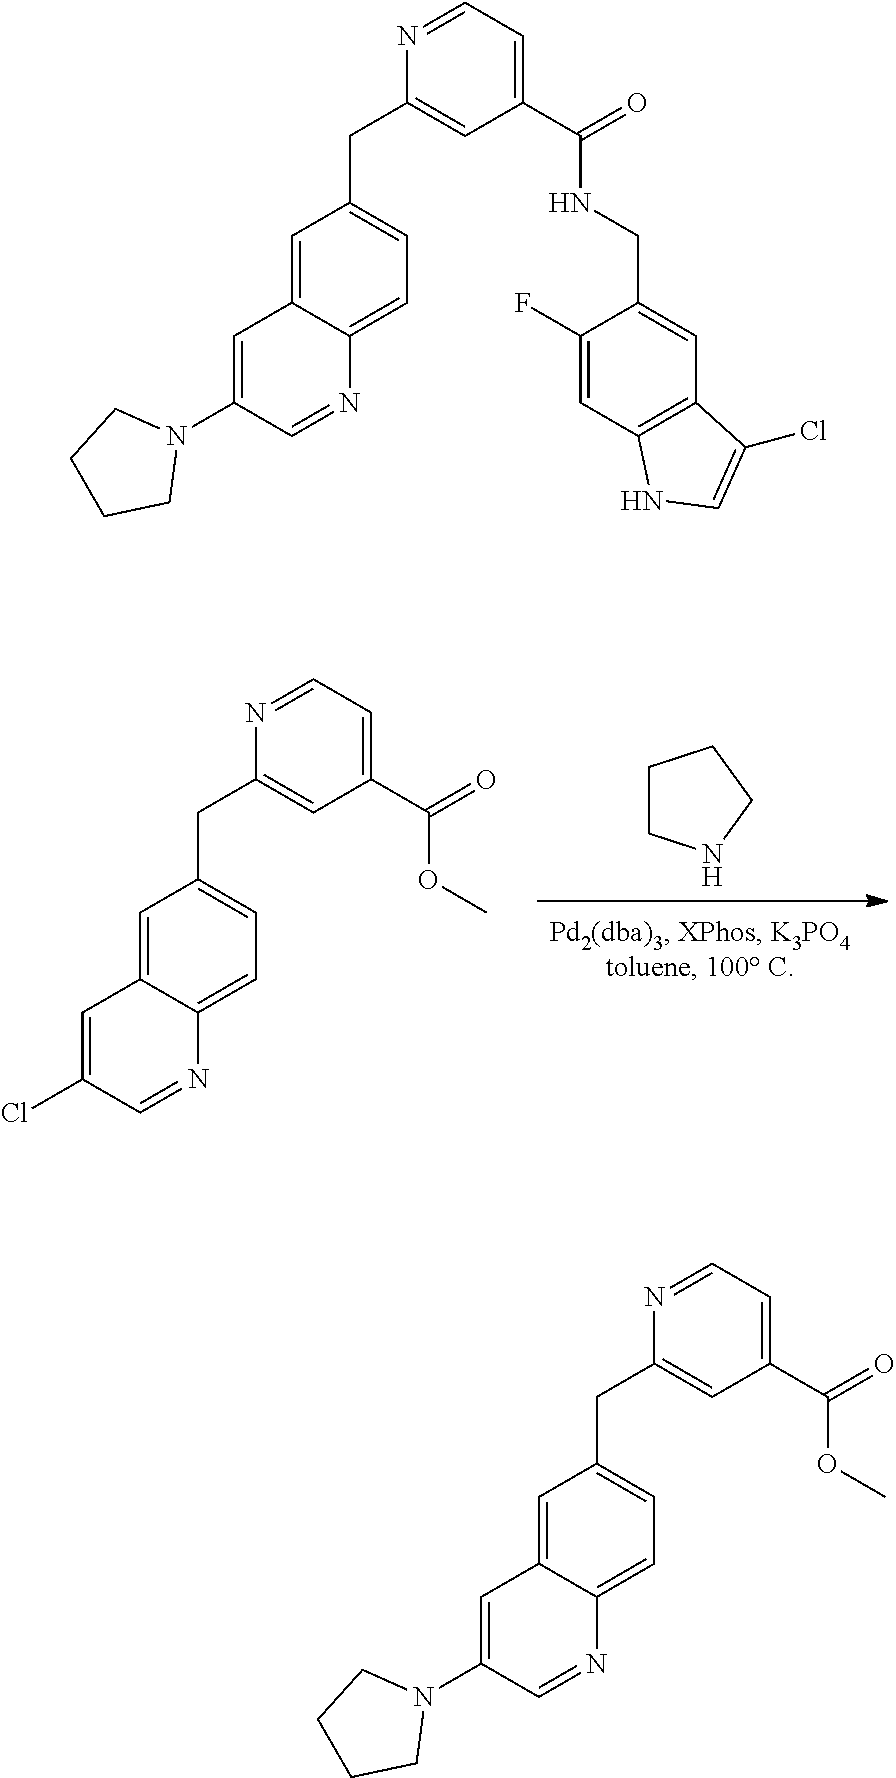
C1CNCC1.C1=C2C(=CC=C1CC1=CC(C(=O)OC)=CC=N1)N=CC(Cl)=C2.C1=C2C(=CC=C1CC1=CC(C(=O)OC)=CC=N1)N=CC(N1CCCC1)=C2.C1=C2C(=CC=C1CC1=CC(C(=O)NCC3=CC4=C(C=C3F)NC=C4Cl)=CC=N1)N=CC(N1CCCC1)=C2
